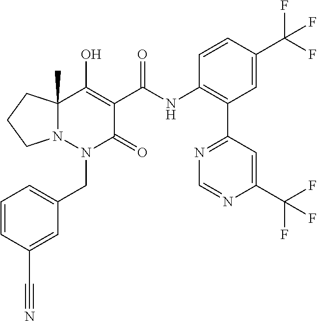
C1=CC(C#N)=CC(CN2C(=O)C(C(=O)NC3=C(C4=NC=NC(C(F)(F)F)=C4)C=C(C(F)(F)F)C=C3)=C(O)C3(C)N2CCC3)=C1
